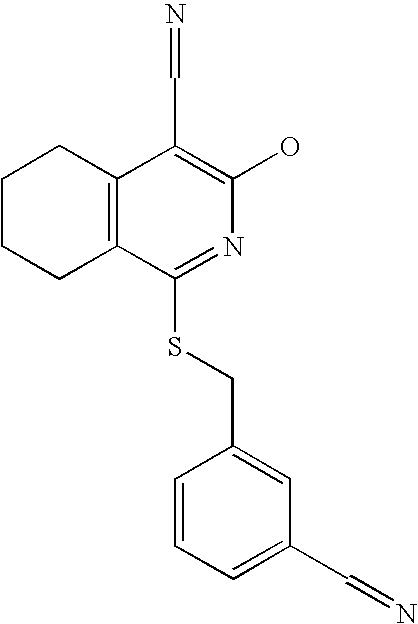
C1CCC2=C(C1)C(C=N)=C(O)N=C2SCC1=CC(C=N)=CC=C1
